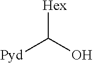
[Hex]C(O)[Pyd]
